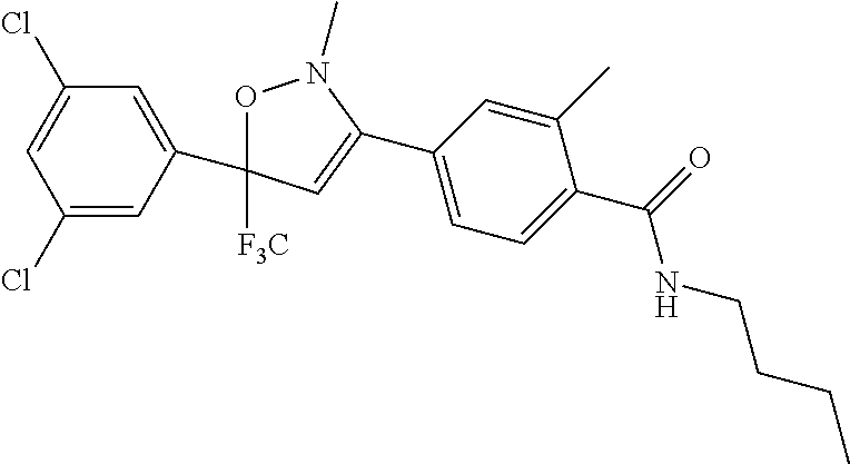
C1([F3C])(C2=CC(Cl)=CC(Cl)=C2)ON(C)C(C2=CC=C(C(=O)NCCCC)C(C)=C2)=C1
